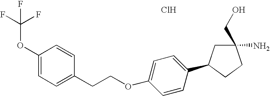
C1(CO)(N)CC(C2=CC=C(OCCC3=CC=C(OC(F)(F)F)C=C3)C=C2)CC1.Cl
